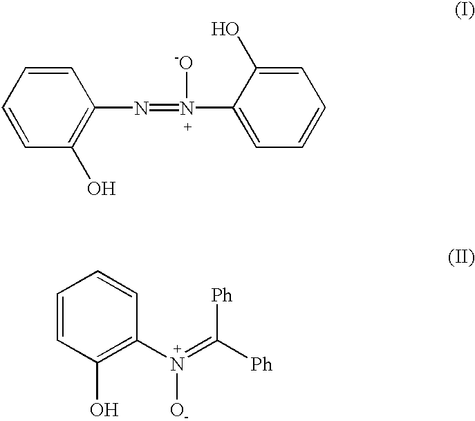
N(=[N+](C1=CC=CC=C1O)[-O])C1=C(O)C=CC=C1.C1=CC(O)=C([N+](=C([Ph])[Ph])[O-])C=C1
